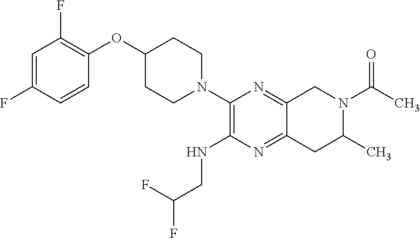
C1=C(F)C=CC(OC2CCN(C3=C(NCC(F)F)N=C4C(=N3)CN(C(C)=O)C(C)C4)CC2)=C1F
